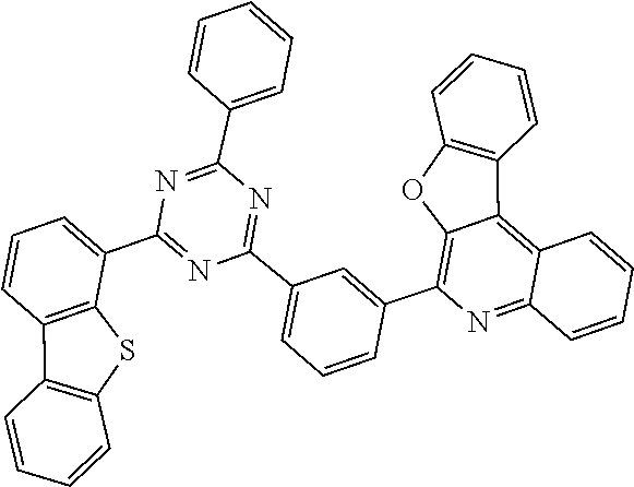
C1(C2=NC(C3=CC=CC=C3)=NC(C3=CC=CC4=C3SC3=C4C=CC=C3)=N2)=CC=CC(C2=C3C(=C4C(=N2)C=CC=C4)C2=C(C=CC=C2)O3)=C1
